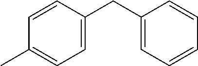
C1=C(CC2=CC=CC=C2)C=CC(C)=C1
